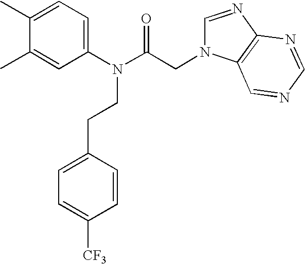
C1(C)=CC(N(C(CN2C=NC3=C2C=NC=N3)=O)CCC2=CC=C([CF3])C=C2)=CC=C1C
